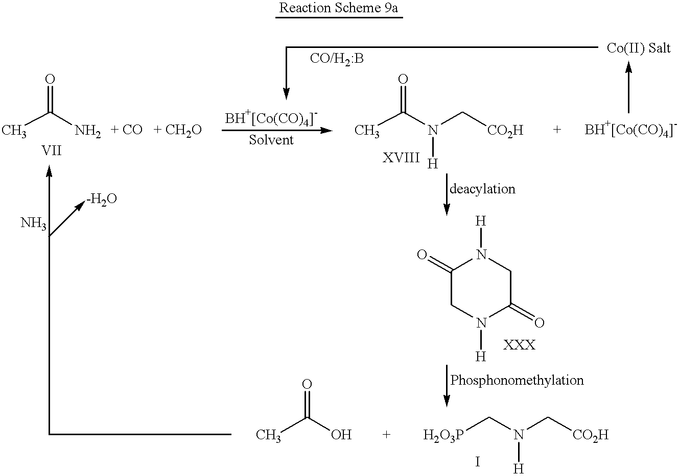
CC(N)=O.CC(N(C[CO2H])[H])=O.C1(=O)CN([H])C(=O)CN1[H].CC(O)=O.[H2O3P]CN(C[CO2H])[H]
